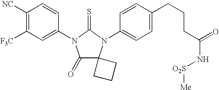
C1([NC])=C([F3C])C=C(N2C(=O)C3(N(C4=CC=C(CCCC(N[O2S][Me])=O)C=C4)C2=S)CCC3)C=C1
